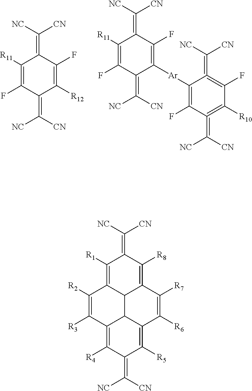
C1([R11])=C(F)C(=C([NC])[CN])C([R12])=C(F)C1=C([CN])[NC].C1([R11])=C(F)C(=C([NC])[CN])C([Ar]C2=C(F)C(=C([NC])[CN])=C([R10])C(F)=C2=C([CN])[NC])=C(F)C1=C([CN])[NC].C1([R1])=C2C3C(=C([R8])C1=C([CN])[NC])C([R7])=C([R6])C1=C([R5])C(=C([NC])[CN])C([R4])=C(C([R3])=C2[R2])C31
